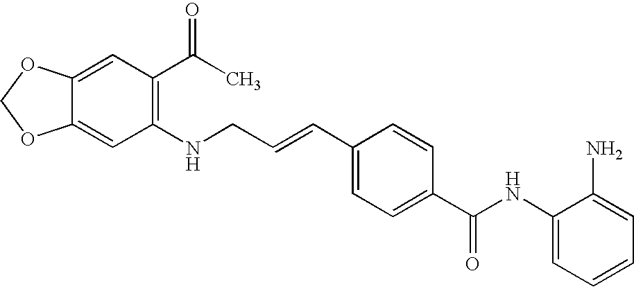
C(C=CC1=CC=C(C(NC2=CC=CC=C2N)=O)C=C1)NC1=C(C(C)=O)C=C2C(=C1)OCO2
